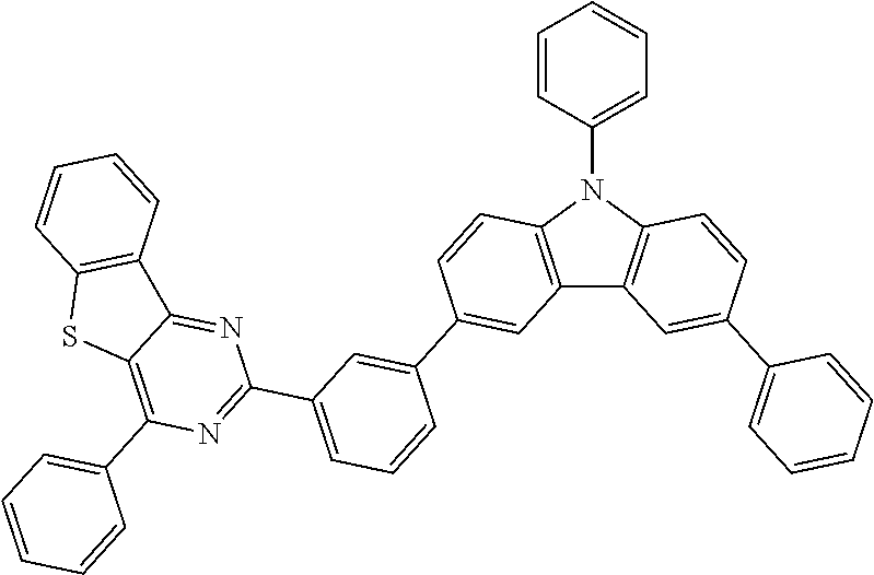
C12=C(N(C3=CC=CC=C3)C3=C1C=C(C1=CC=CC=C1)C=C3)C=CC(C1=CC(C3=NC(C4=CC=CC=C4)=C4C(=N3)C3=C(S4)C=CC=C3)=CC=C1)=C2
